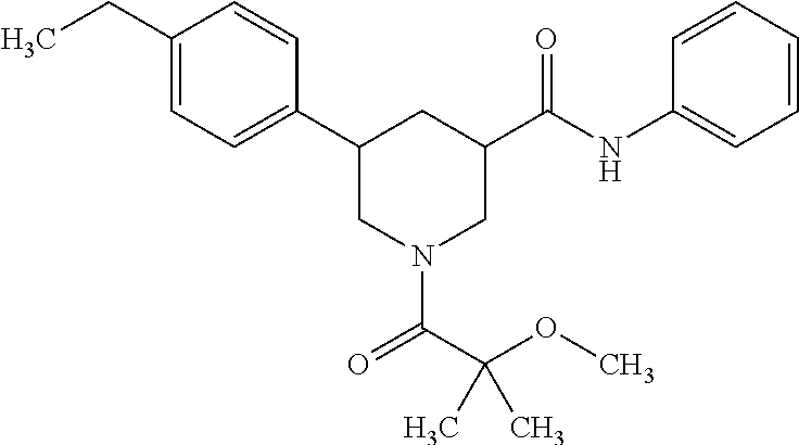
C1(CC)=CC=C(C2CN(C(C(OC)(C)C)=O)CC(C(NC3=CC=CC=C3)=O)C2)C=C1
